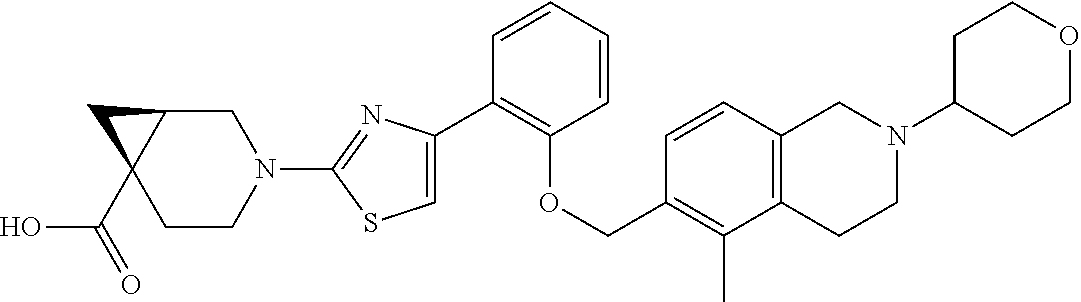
C1(C2=CSC(N3CC4C(C(=O)O)(CC3)C4)=N2)=C(OCC2=C(C)C3=C(C=C2)CN(C2CCOCC2)CC3)C=CC=C1
